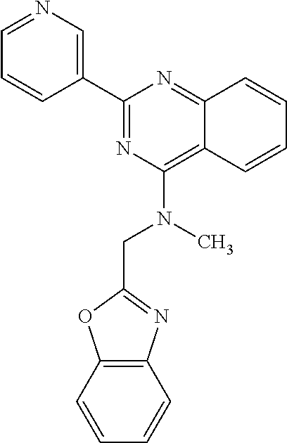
C1=CC2=NC(C3=CN=CC=C3)=NC(N(CC3=NC4=C(O3)C=CC=C4)C)=C2C=C1
